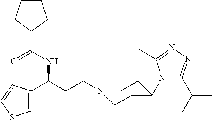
N1(CCC(C2=CSC=C2)NC(C2CCCC2)=O)CCC(N2C(C(C)C)=NN=C2C)CC1
